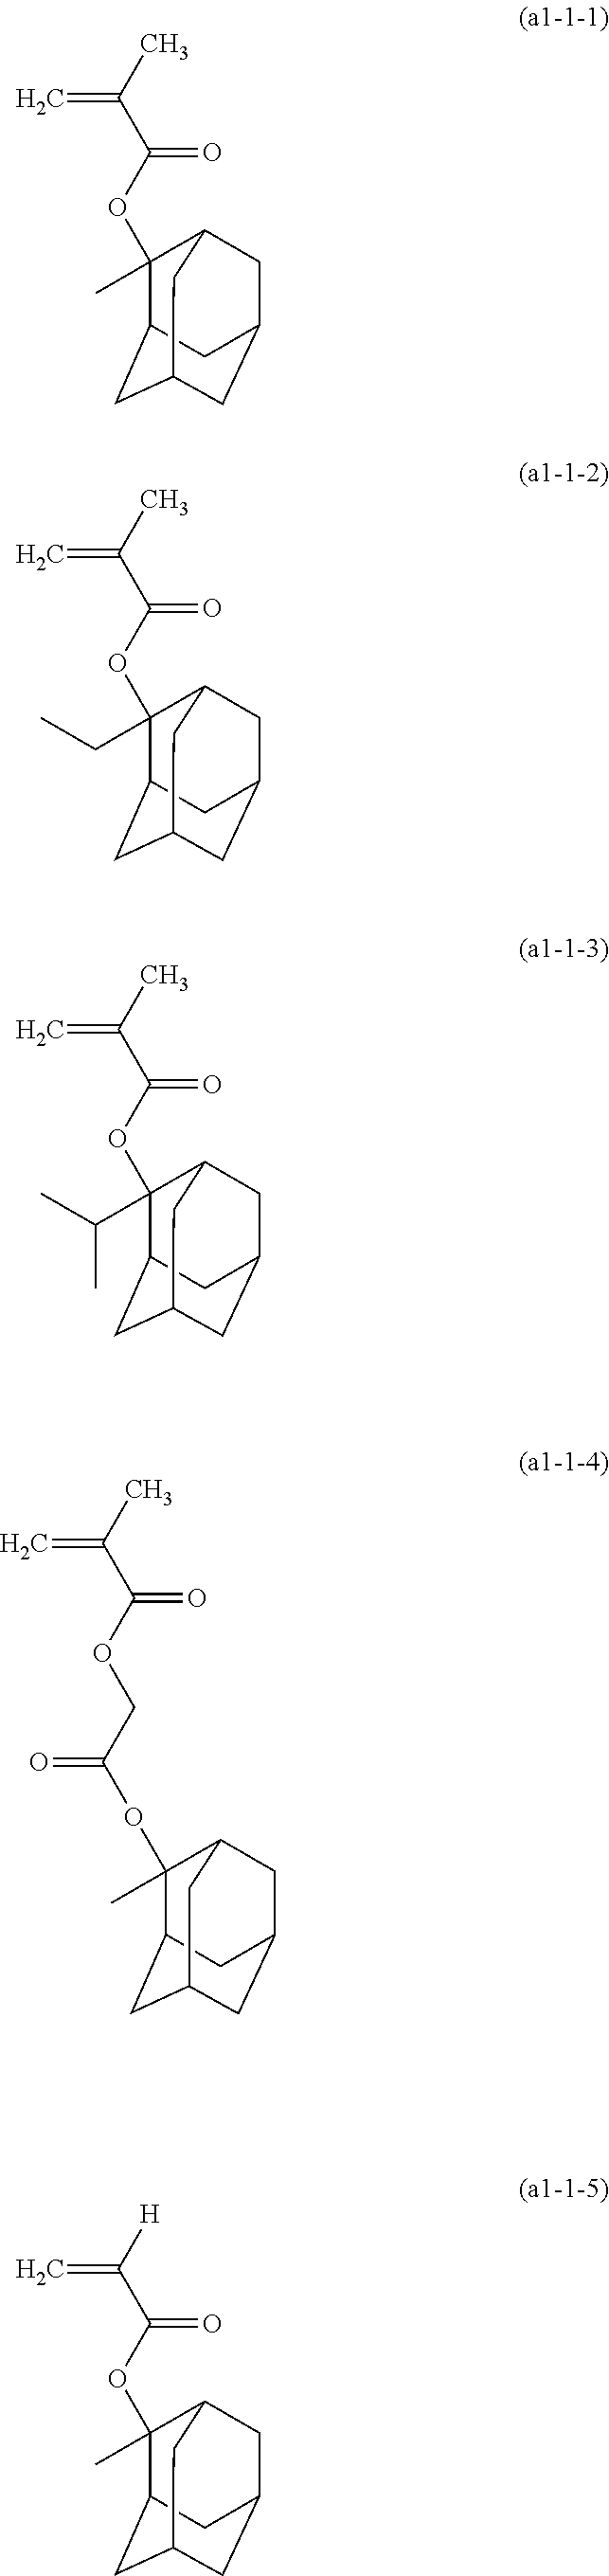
C1(OC(C(C)=C)=O)(C)C2CC3CC(CC1C3)C2.C1(OC(C(C)=C)=O)(CC)C2CC3CC(CC1C3)C2.C1(OC(C(C)=C)=O)(C(C)C)C2CC3CC(CC1C3)C2.C1(OC(COC(C(C)=C)=O)=O)(C)C2CC3CC(CC1C3)C2.C1(OC(C([H])=C)=O)(C)C2CC3CC(CC1C3)C2
